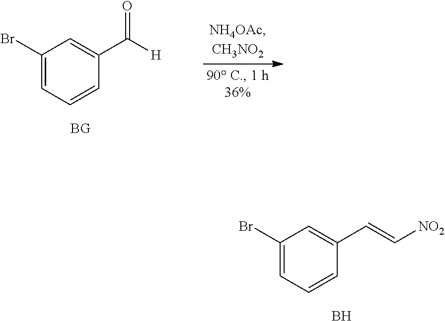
BrC1=CC=CC(C=C[NO2])=C1.B.BrC1=CC=CC(C([H])=O)=C1
